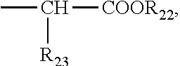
CC([COOR22])[R23]
